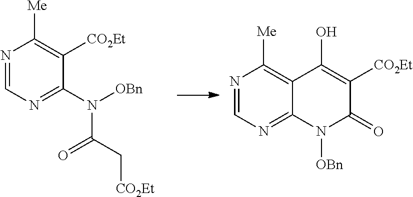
N1=CN=C(N([OBn])C(=O)C[CO2Et])C([CO2Et])=C1[Me].N1=CN=C2C(=C1[Me])C(O)=C([CO2Et])C(=O)N2[OBn]
